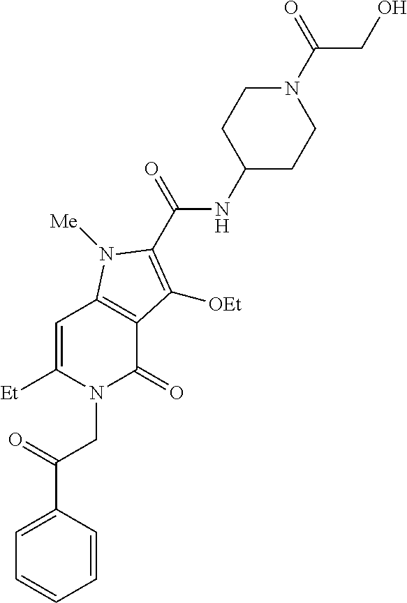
C1=CC(C(=O)CN2C(=O)C3=C(C=C2[Et])N([Me])C(C(=O)NC2CCN(C(CO)=O)CC2)=C3[OEt])=CC=C1
